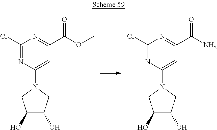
C1(Cl)=NC(N2CC(O)C(O)C2)=CC(C(OC)=O)=N1.C1(Cl)=NC(N2CC(O)C(O)C2)=CC(C(N)=O)=N1
